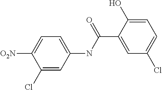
C1(Cl)=CC(NC(C2=CC(Cl)=CC=C2O)=O)=CC=C1[O2N]
